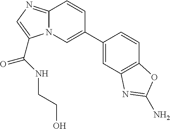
N12C(=NC=C1C(NCCO)=O)C=CC(C1=CC3=C(C=C1)OC(N)=N3)=C2
